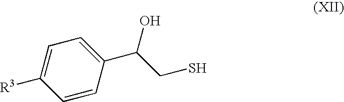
C1=C([R3])C=CC(C(CS)O)=C1
